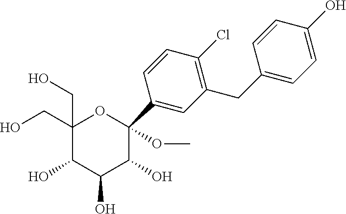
C1(CO)(CO)C(O)C(O)C(O)C(C2=CC(CC3=CC=C(O)C=C3)=C(Cl)C=C2)(OC)O1
